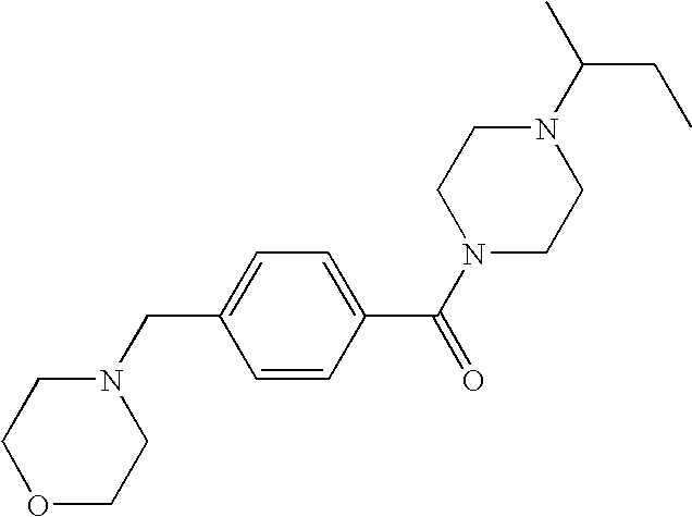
N1(C(C)CC)CCN(C(C2=CC=C(CN3CCOCC3)C=C2)=O)CC1
